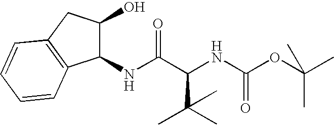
C1(NC(C(NC(OC(C)(C)C)=O)C(C)(C)C)=O)C(O)CC2=C1C=CC=C2
